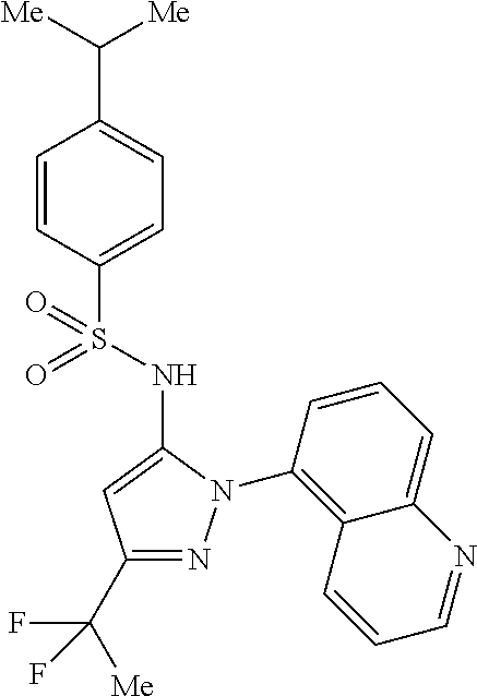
C1=CC(S(=O)(NC2=CC(C(F)([Me])F)=NN2C2=C3C(=CC=C2)N=CC=C3)=O)=CC=C1C([Me])[Me]
